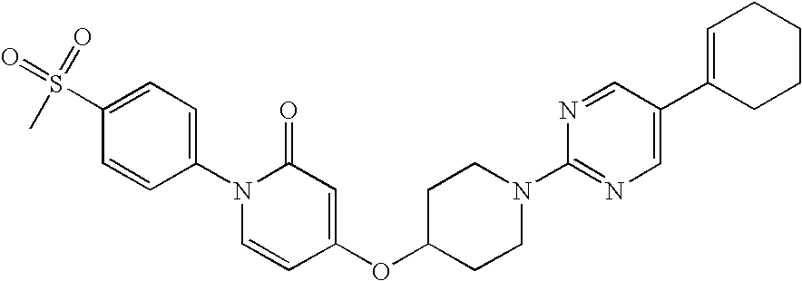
C1=C(S(C)(=O)=O)C=CC(N2C=CC(OC3CCN(C4=NC=C(C5=CCCCC5)C=N4)CC3)=CC2=O)=C1
